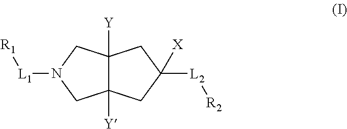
C12([Y])C([Y])(CN([L1][R1])C1)CC([X])([L2][R2])C2
